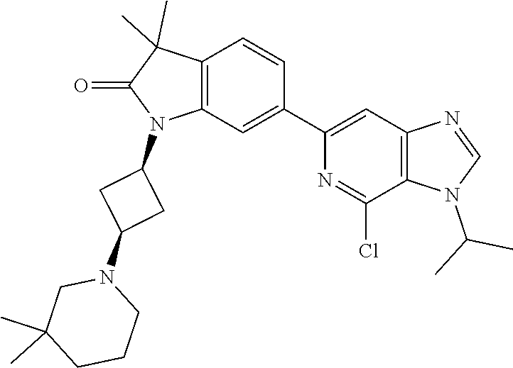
C12=C(C=C(C3=CC4=C(C(Cl)=N3)N(C(C)C)C=N4)C=C1)N(C1CC(N3CC(C)(C)CCC3)C1)C(=O)C2(C)C
